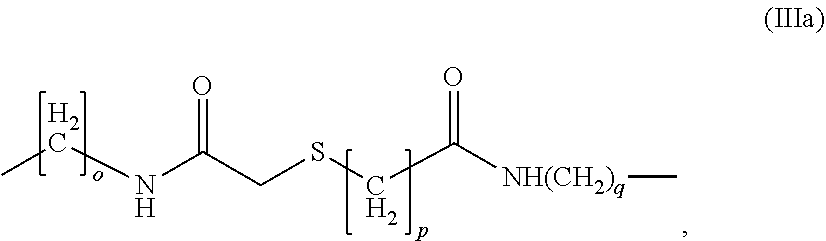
CCNC(CSCC([NH(CH2)q]C)=O)=O
